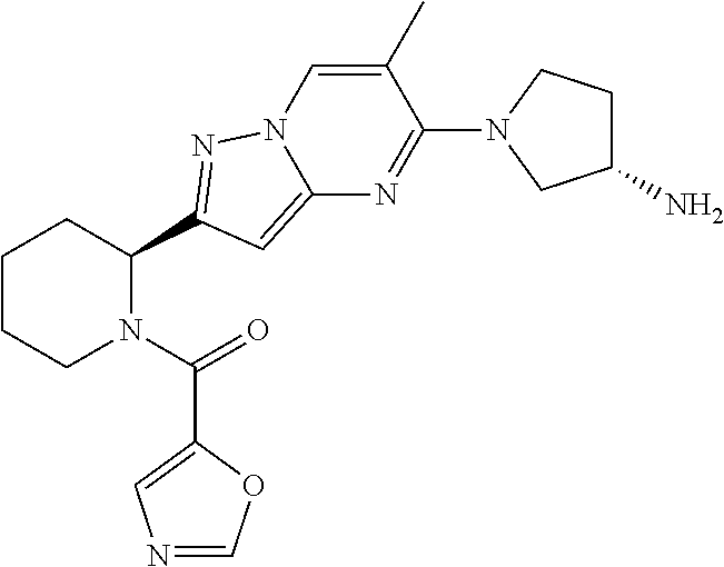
C1CCN(C(=O)C2=CN=CO2)C(C2=NN3C=C(C)C(N4CC(N)CC4)=NC3=C2)C1
